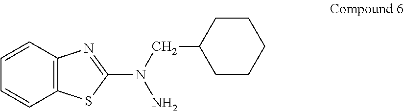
C12=C(C=CC=C1)N=C(N(CC1CCCCC1)N)S2
